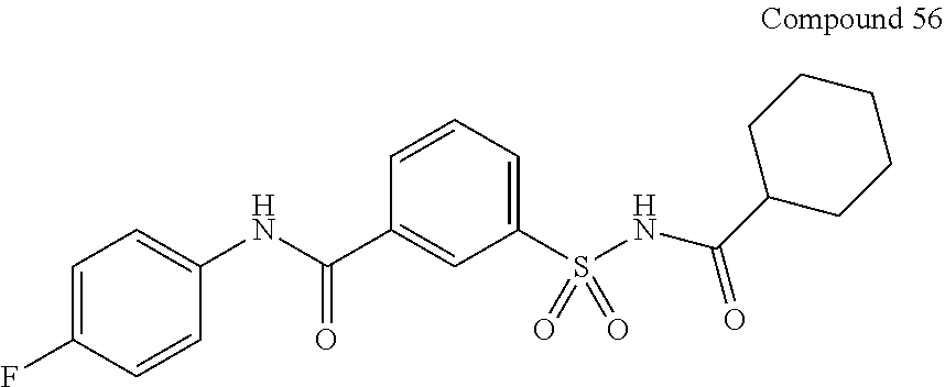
C1(C(NC2=CC=C(F)C=C2)=O)=CC(S(NC(C2CCCCC2)=O)(=O)=O)=CC=C1
